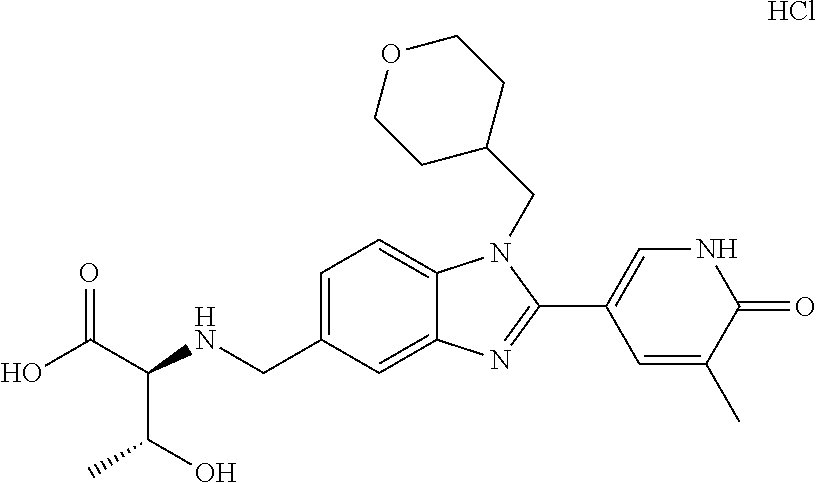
C1=C(CNC(C(O)=O)C(C)O)C=C2C(=C1)N(CC1CCOCC1)C(C1=CNC(=O)C(C)=C1)=N2.Cl
